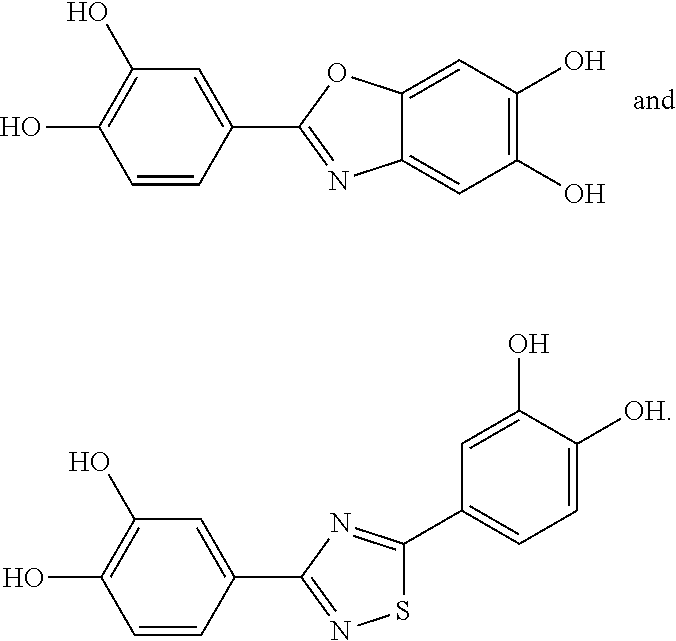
C1=CC(C2=NC3=CC(O)=C(O)C=C3O2)=CC(O)=C1O.C1=CC(C2=NSC(C3=CC=C([OH])C(O)=C3)=N2)=CC(O)=C1O
